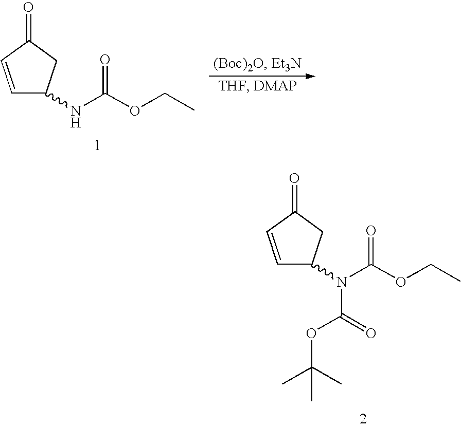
C1=CC(=O)CC1N(C(OCC)=O)C(=O)OC(C)(C)C.C1=CC(=O)CC1NC(OCC)=O
